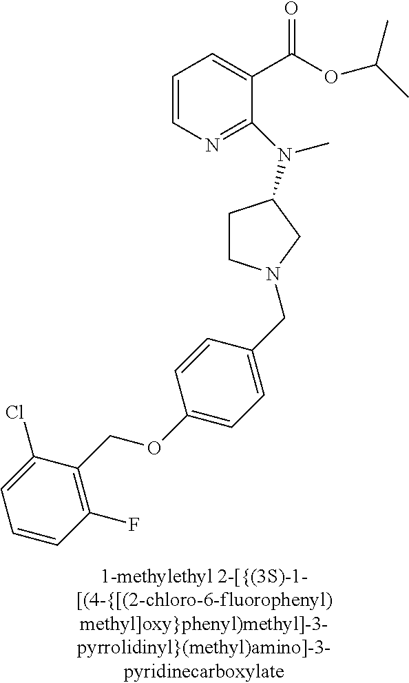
C1=CN=C(N(C)C2CCN(CC3=CC=C(OCC4=C(F)C=CC=C4Cl)C=C3)C2)C(C(OC(C)C)=O)=C1
